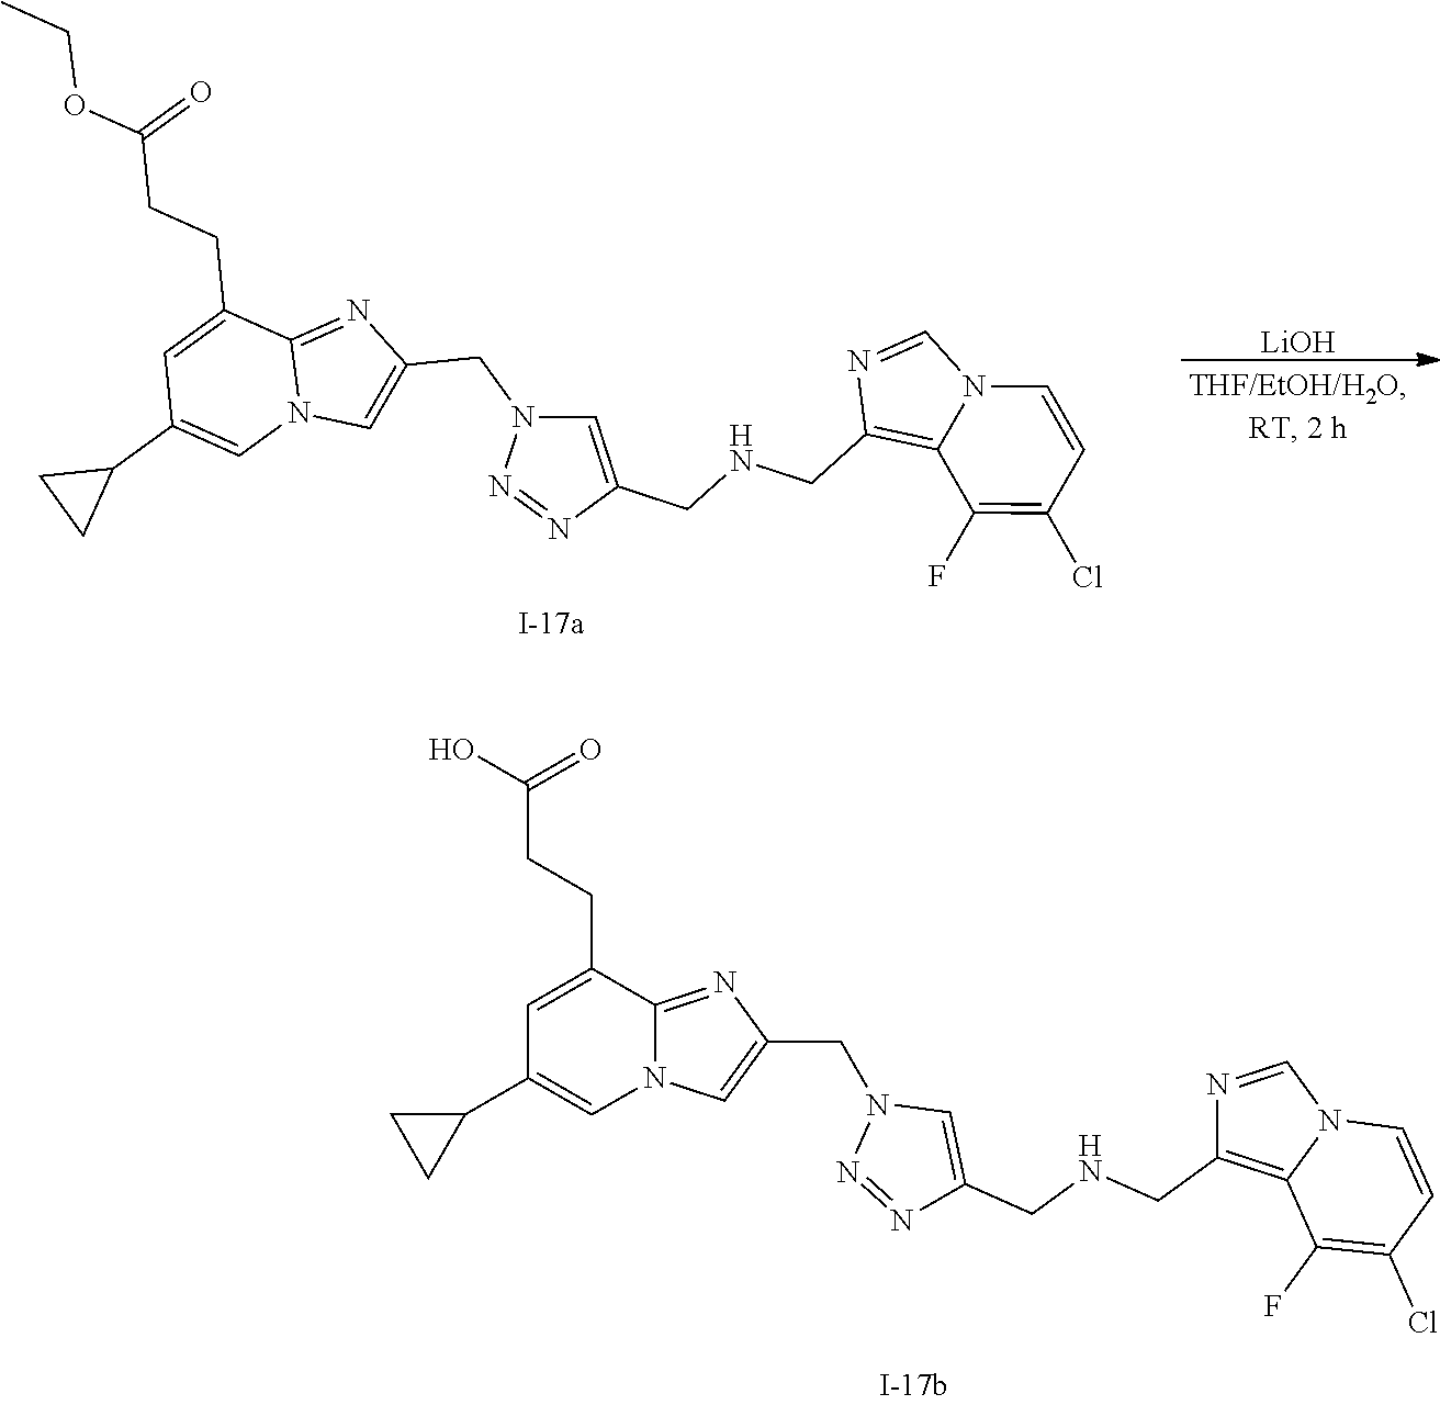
C12=NC(CN3C=C(CNCC4=C5C(F)=C(Cl)C=CN5C=N4)N=N3)=CN1C=C(C1CC1)C=C2CCC(OCC)=O.[LiOH].C12=NC(CN3C=C(CNCC4=C5C(F)=C(Cl)C=CN5C=N4)N=N3)=CN1C=C(C1CC1)C=C2CCC(O)=O
